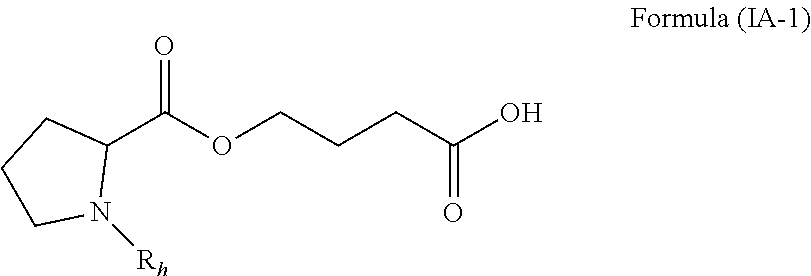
C1(C(OCCCC(O)=O)=O)CCCN1[Rh]
